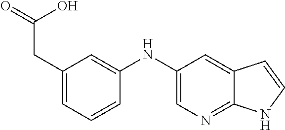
C1(NC2=CC(CC(O)=O)=CC=C2)=CN=C2C(=C1)C=CN2
